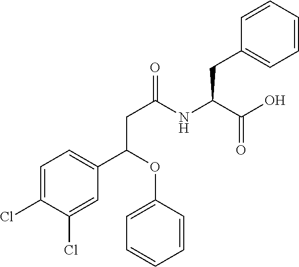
C1=C(Cl)C(Cl)=CC(C(OC2=CC=CC=C2)CC(=O)NC(C(O)=O)CC2=CC=CC=C2)=C1
